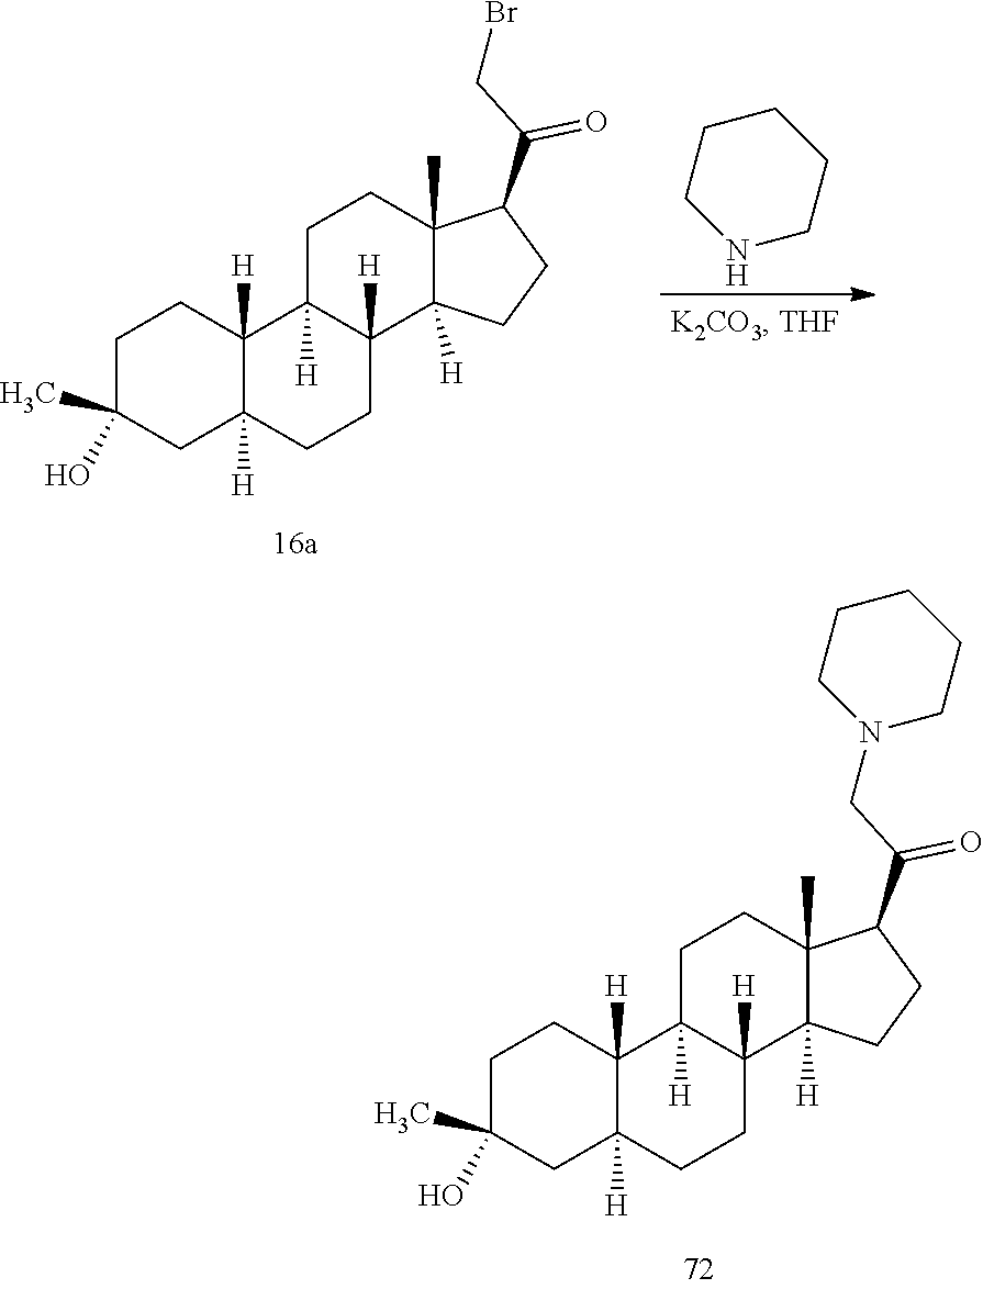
C1C(C)(O)CC2([H])C([H])(C1)C1([H])C([H])(CC2)C2([H])C(C)(CC1)C(C(CBr)=O)CC2.C1NCCCC1.C1C(C)(O)CC2([H])C([H])(C1)C1([H])C([H])(CC2)C2([H])C(C)(CC1)C(C(CN1CCCCC1)=O)CC2
